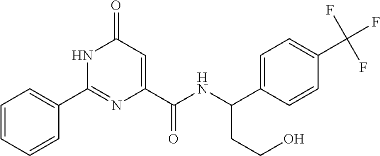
C1=CC=CC(C2=NC(C(=O)NC(CCO)C3=CC=C(C(F)(F)F)C=C3)=CC(=O)N2)=C1
